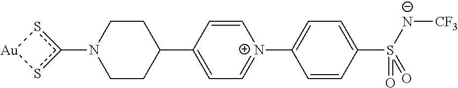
N1(c2s[Au]s2)CCC(C2=CC=[N+](C3=CC=C(S([N-][CF3])(=O)=O)C=C3)C=C2)CC1
